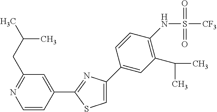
C1=C(C2=CC(C(C)C)=C(NS(=O)(=O)[CF3])C=C2)N=C(C2=CC(CC(C)C)=NC=C2)S1
